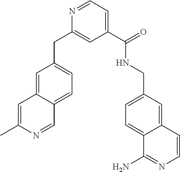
C1=C2C(=CC=C1CC1=CC(C(=O)NCC3=CC=C4C(=C3)C=CN=C4N)=CC=N1)C=NC(C)=C2
